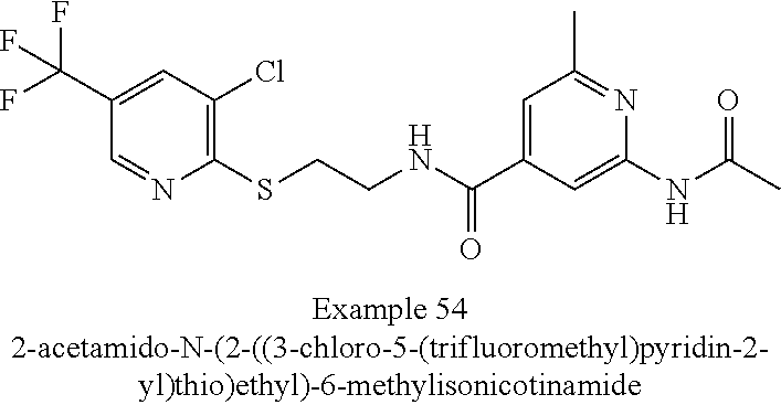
C1(C(F)(F)F)=CC(Cl)=C(SCCNC(C2=CC(C)=NC(NC(=O)C)=C2)=O)N=C1
